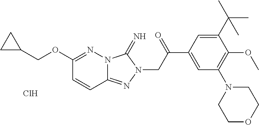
C1(OCC2CC2)=NN2C(=NN(CC(C3=CC(N4CCOCC4)=C(OC)C(C(C)(C)C)=C3)=O)C2=N)C=C1.Cl
